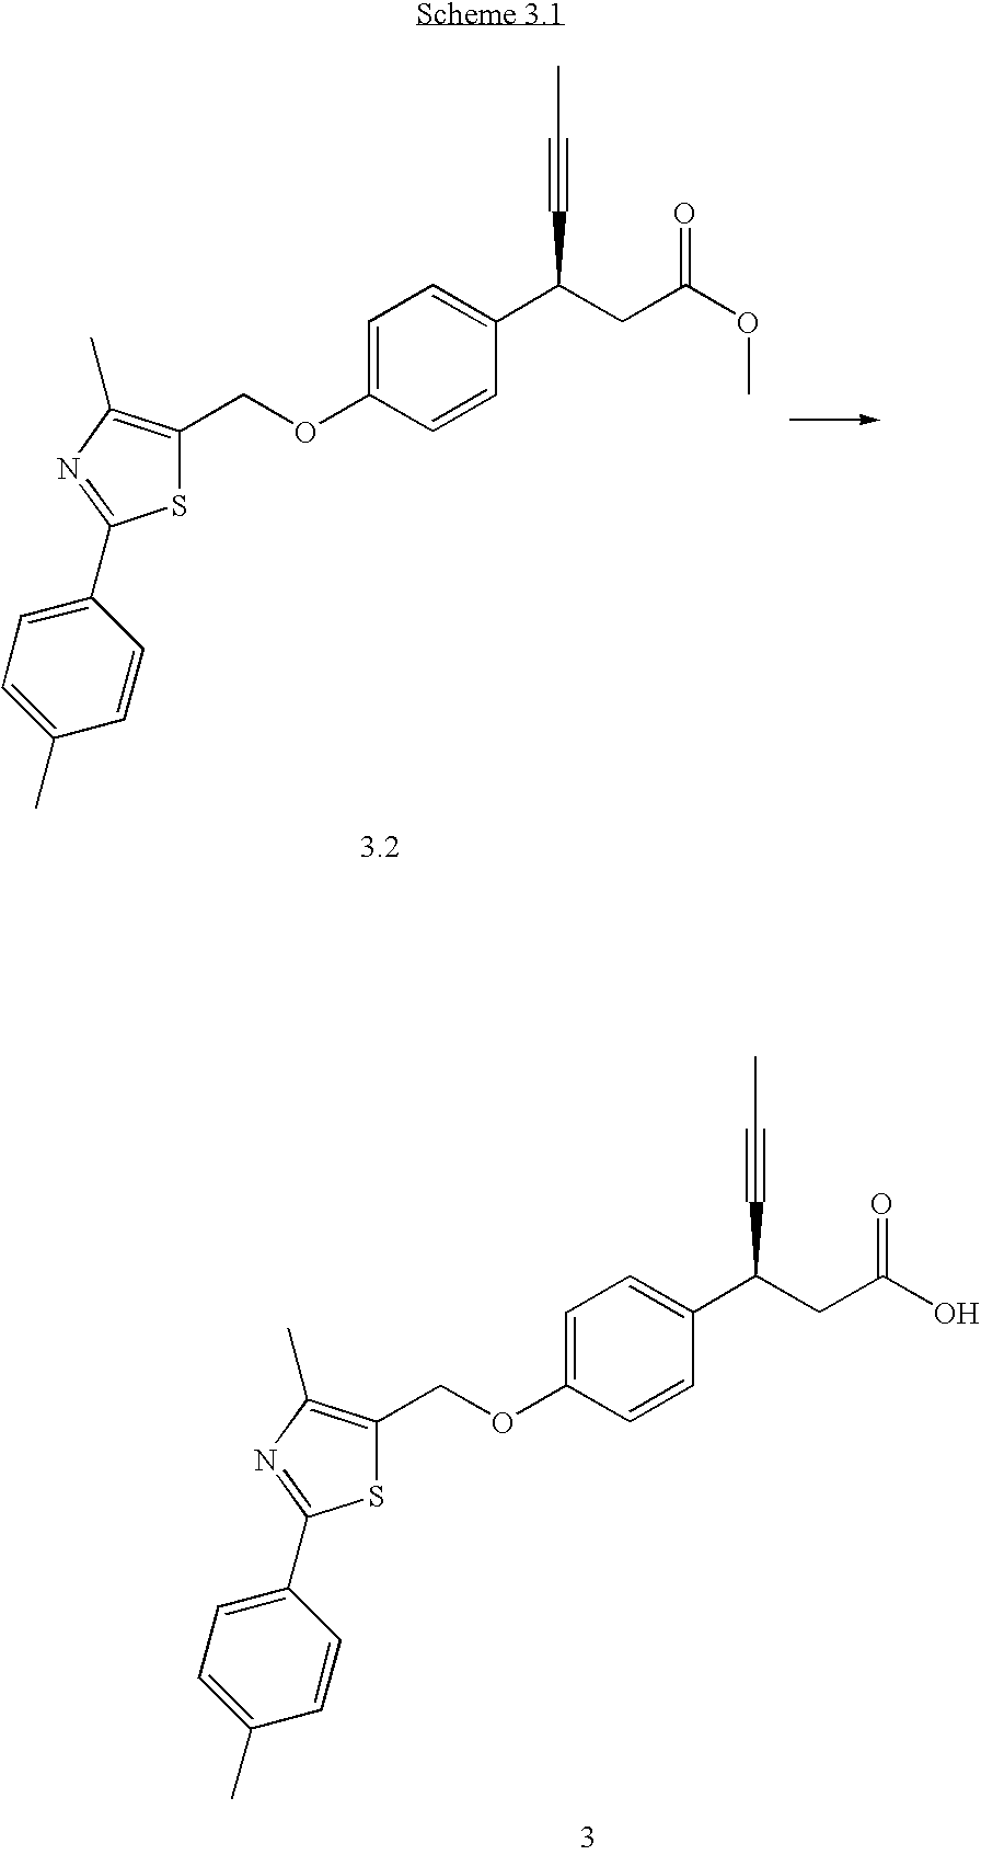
C1(C)=CC=C(C2=NC(C)=C(COC3=CC=C(C(CC(OC)=O)C#CC)C=C3)S2)C=C1.C1(C)=CC=C(C2=NC(C)=C(COC3=CC=C(C(CC(O)=O)C#CC)C=C3)S2)C=C1
